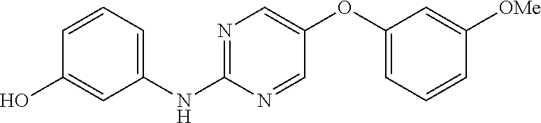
N1=C(NC2=CC=CC(O)=C2)N=CC(OC2=CC=CC([OMe])=C2)=C1
